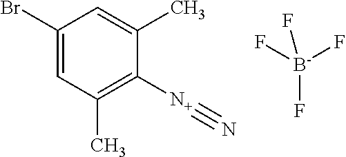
C1(Br)=CC(C)=C([N+]#N)C(C)=C1.F[B-](F)(F)F
